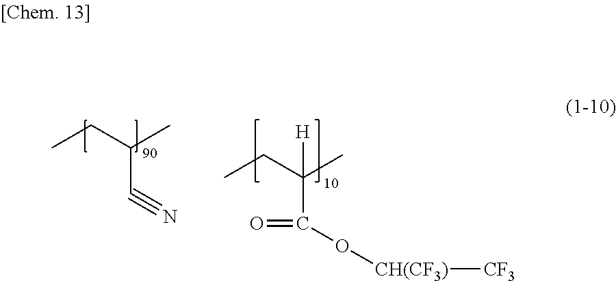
CCC(C)C#N.CCC(C)(C(=O)O[CH(CF3)][CF3])[H]
